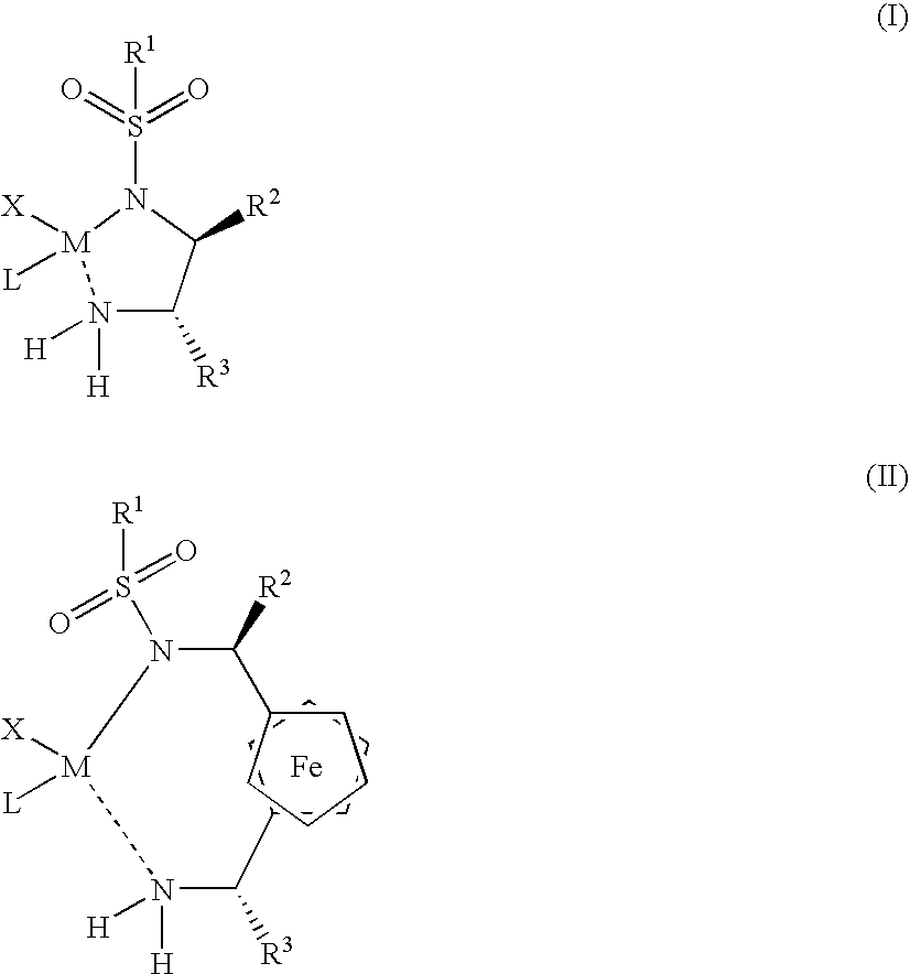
[M](N([H])([H])C([R3])C1CCCC1)(N(S([R1])(=O)=O)C([R2])C1CCCC1)([X])[L].[Fe].N1([H])([H])C([R3])C([R2])N(S([R1])(=O)=O)[M]1([X])[L]
